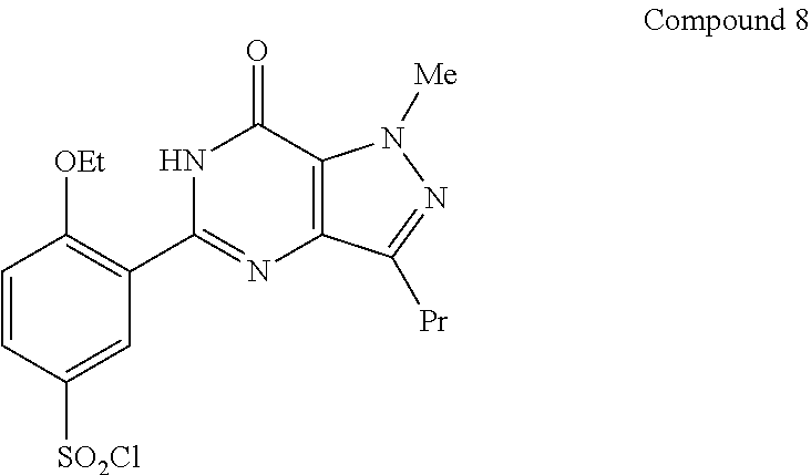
C1=CC([SO2Cl])=CC(C2=NC3=C(C(=O)N2)N([Me])N=C3[Pr])=C1[OEt]
